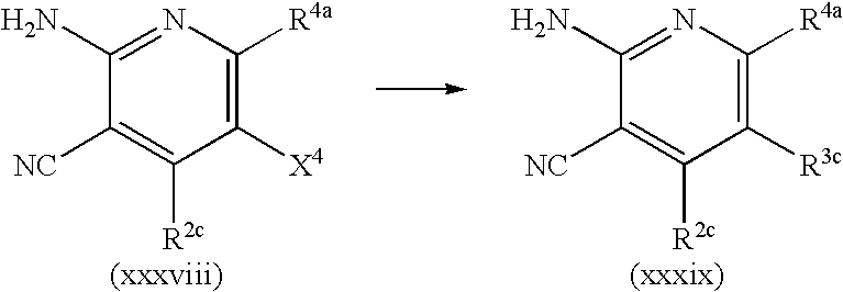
C1([X4])=C([R4a])N=C(N)C([NC])=C1[R2c].C1([R3c])=C([R4a])N=C(N)C([NC])=C1[R2c]
